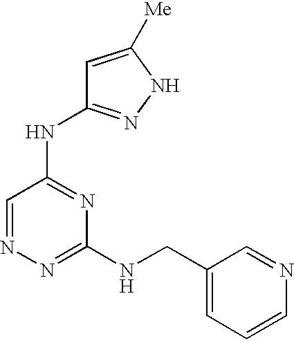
N1=CC(NC2=NNC([Me])=C2)=NC(NCC2=CC=CN=C2)=N1
